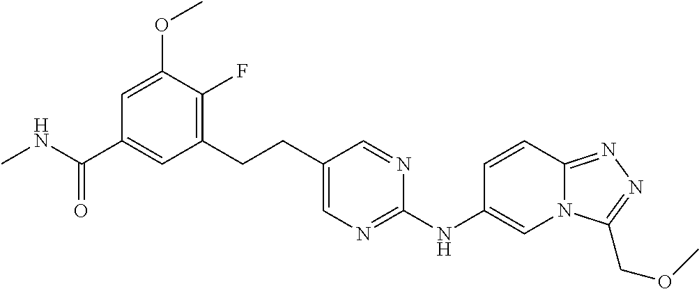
CNC(C1=CC(CCC2=CN=C(NC3=CN4C(=NN=C4COC)C=C3)N=C2)=C(F)C(OC)=C1)=O
